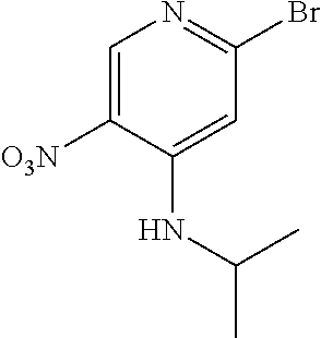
C1=C([O3N])C(NC(C)C)=CC(Br)=N1
